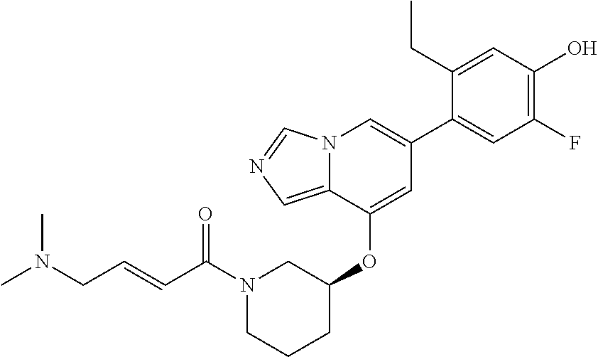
N1(C(C=CCN(C)C)=O)CCCC(OC2=CC(C3=CC(F)=C(O)C=C3CC)=CN3C2=CN=C3)C1
